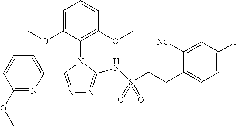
N1=C(C2=CC=CC(OC)=N2)N(C2=C(OC)C=CC=C2OC)C(NS(CCC2=CC=C(F)C=C2[NC])(=O)=O)=N1
